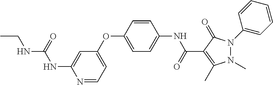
N1=CC=C(OC2=CC=C(NC(=O)C3=C(C)N(C)N(C4=CC=CC=C4)C3=O)C=C2)C=C1NC(=O)NCC
